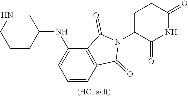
C1C(N2C(=O)C3=C(C2=O)C=CC=C3NC2CNCCC2)C(=O)NC(=O)C1
